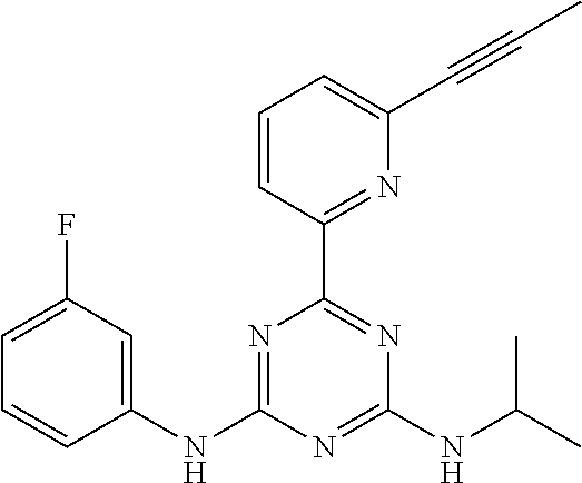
C1(NC2=NC(C3=NC(C#CC)=CC=C3)=NC(NC(C)C)=N2)=CC(F)=CC=C1
